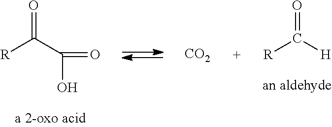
[CO2].[R]C(C(=O)O)=O.[R]C([H])=O
